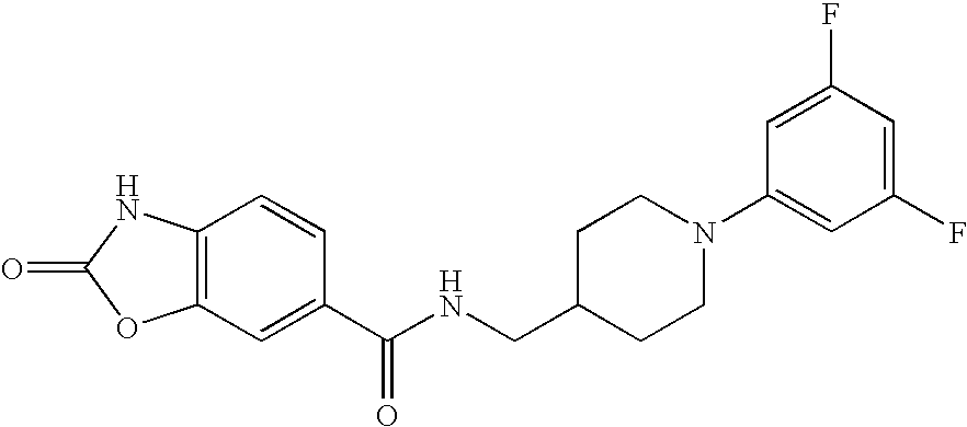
C12=C(C=C(C(NCC3CCN(C4=CC(F)=CC(F)=C4)CC3)=O)C=C1)OC(=O)N2
